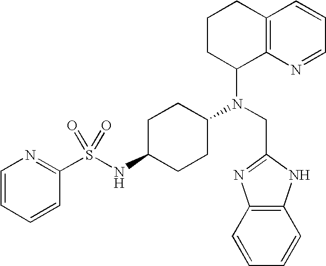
C1=CC=CC2=C1N=C(CN(C1C3=C(C=CC=N3)CCC1)C1CCC(NS(C3=NC=CC=C3)(=O)=O)CC1)N2
